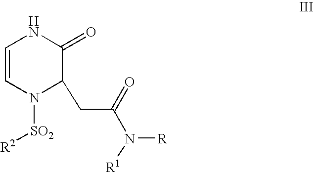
C1=CN([SO2][R2])C(CC(N([R1])[R])=O)C(=O)N1
